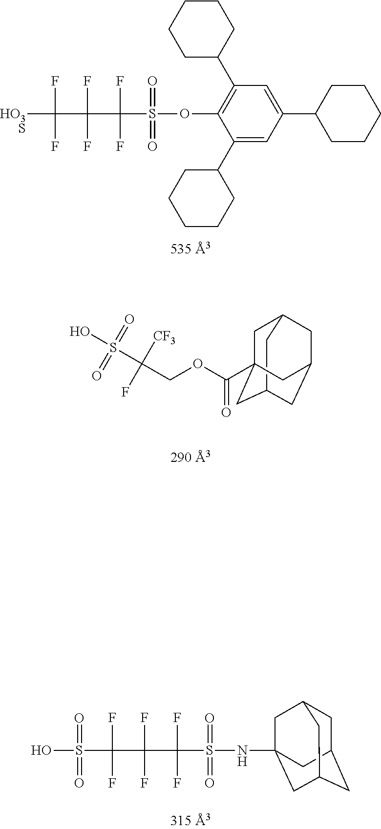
[HO3S]C(F)(C(F)(C(F)(S(=O)(=O)OC1=C(C2CCCCC2)C=C(C2CCCCC2)C=C1C1CCCCC1)F)F)F.C12CC3CC(C(=O)OCC([CF3])(F)S(=O)(=O)O)(C1)CC(C3)C2.S(C(F)(C(F)(C(F)(S(=O)(=O)NC12CC3CC(CC(C1)C3)C2)F)F)F)(=O)(=O)O
